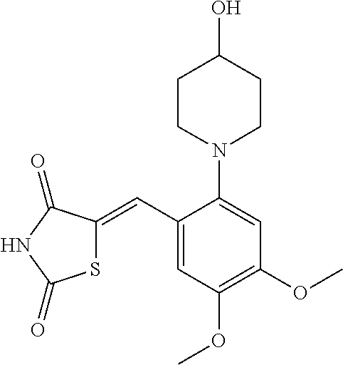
C1(C=C2SC(=O)NC2=O)=CC(OC)=C(OC)C=C1N1CCC(O)CC1
